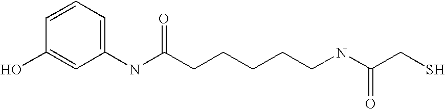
C1=CC=C(NC(CCCCCNC(CS)=O)=O)C=C1O
